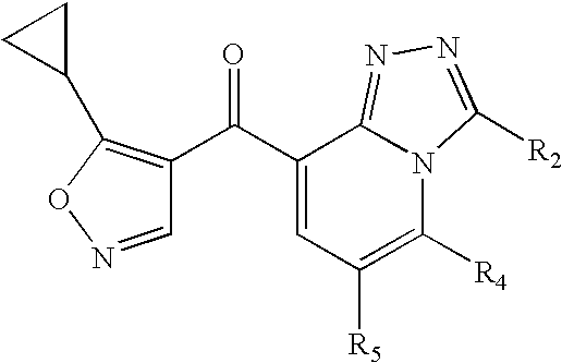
C(C1=CC([R5])=C([R4])N2C1=NN=C2[R2])(=O)C1=C(C2CC2)ON=C1
